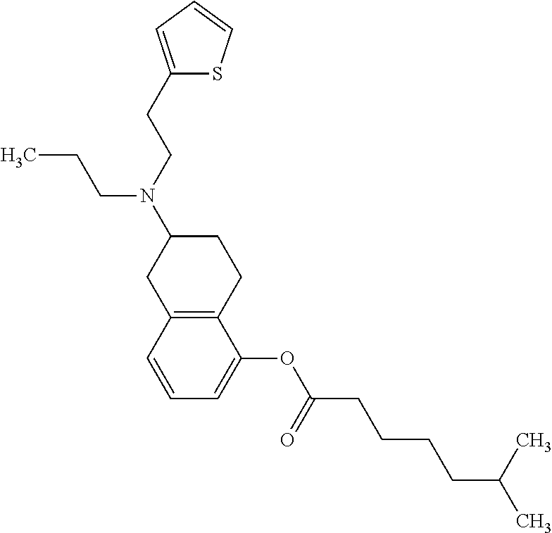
C12=C(C=CC=C1OC(CCCCC(C)C)=O)CC(N(CCC1=CC=CS1)CCC)CC2
